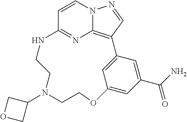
C1=CN2C3=C(C=N2)C2=CC(=CC(C(N)=O)=C2)OCCN(C2COC2)CCNC1=N3
